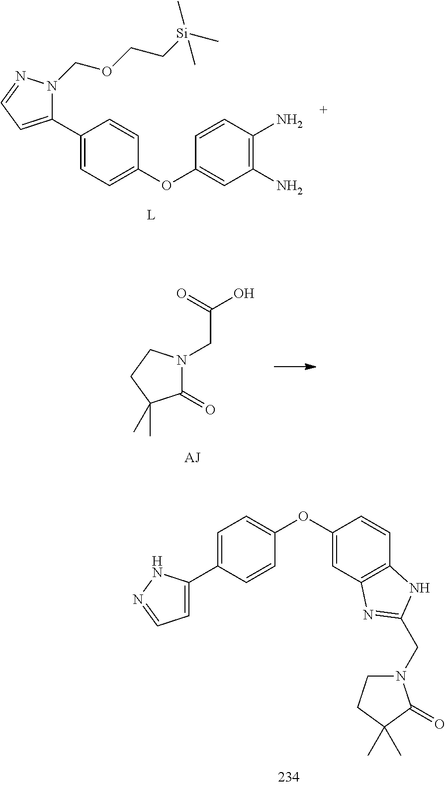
C1=C(C2=CC=NN2COCC[Si](C)(C)C)C=CC(OC2=CC(N)=C(N)C=C2)=C1.C1(=O)N(CC(=O)O)CCC1(C)C.C1(OC2=CC=C(C3=CC=NN3)C=C2)=CC2=C(C=C1)NC(CN1CCC(C)(C)C1=O)=N2
